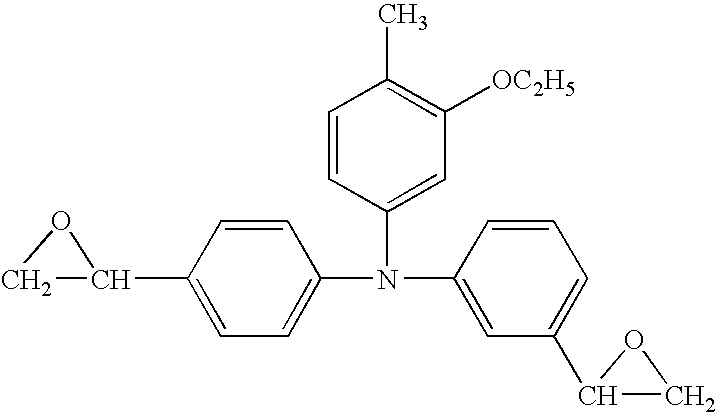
C1C(C2=CC=C(N(C3=CC(C4CO4)=CC=C3)C3=CC([OC2H5])=C(C)C=C3)C=C2)O1
